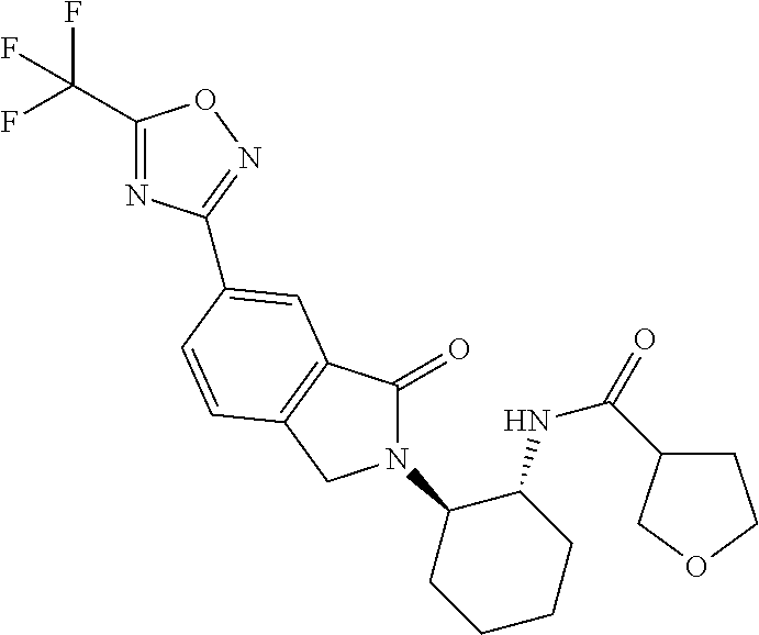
C1(C(F)(F)F)=NC(C2=CC3=C(CN(C4CCCCC4NC(=O)C4CCOC4)C3=O)C=C2)=NO1
